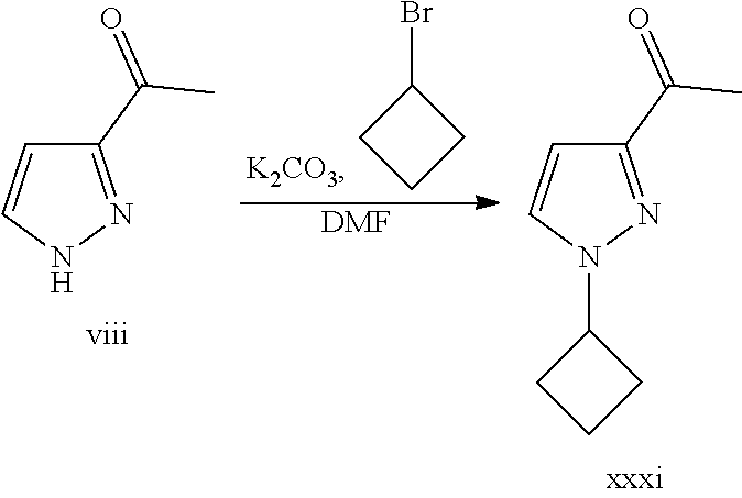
C1(C(C)=O)=NNC=C1.C1(Br)CCC1.[DMF].C1(C(C)=O)=NN(C2CCC2)C=C1
